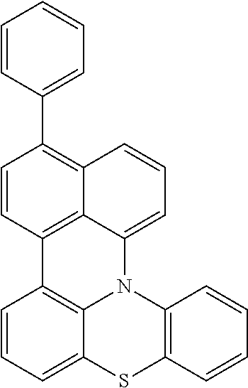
C1=CC=C2C3=C1C1=C4C(=C(C5=CC=CC=C5)C=C1)C=CC=C4N3C1=C(C=CC=C1)S2
